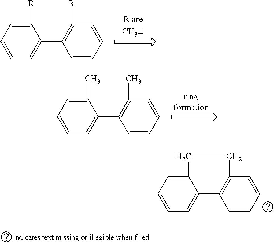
C1([R])=CC=CC=C1C1=C([R])C=CC=C1.C1(C)=CC=CC=C1C1=C(C)C=CC=C1.C12=CC=CC=C1C1=C(C=CC=C1)CC2
